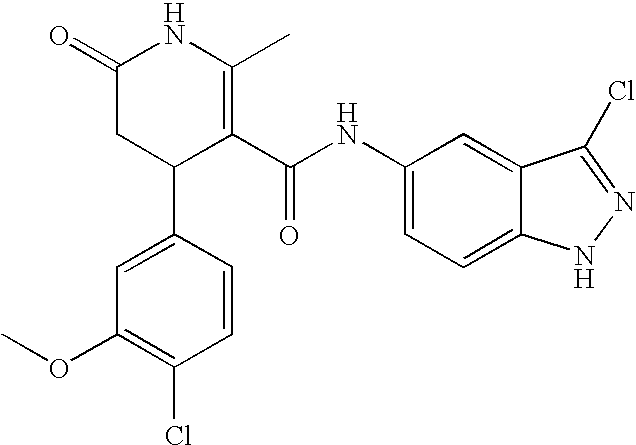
C1=C(C2C(C(NC3=CC=C4C(=C3)C(Cl)=NN4)=O)=C(C)NC(=O)C2)C=CC(Cl)=C1OC
